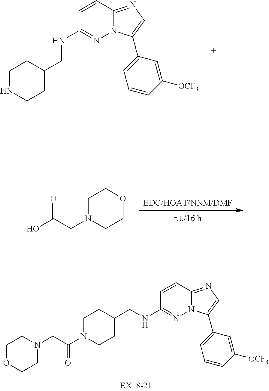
C1(NCC2CCNCC2)=NN2C(=NC=C2C2=CC=CC([OCF3])=C2)C=C1.[EDC/HOAT/NNM/DMF].[r.t./16 h].OC(CN1CCOCC1)=O.N1=C(NCC2CCN(C(CN3CCOCC3)=O)CC2)C=CC2=NC=C(C3=CC=CC([OCF3])=C3)N12
